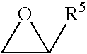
C1C([R5])O1
